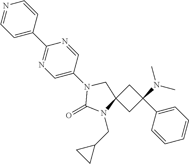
C1C(C2=CC=CC=C2)(N(C)C)CC12N(CC1CC1)C(=O)N(C1=CN=C(C3=CC=NC=C3)N=C1)C2
